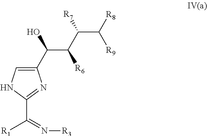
C1(C(C(C([R7])C([R8])[R9])[R6])O)=CNC(C(=N[R3])[R1])=N1
